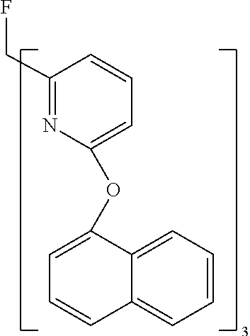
C1(CF)=NC(OC2=CC=CC3=CC=CC=C32)=CC=C1
